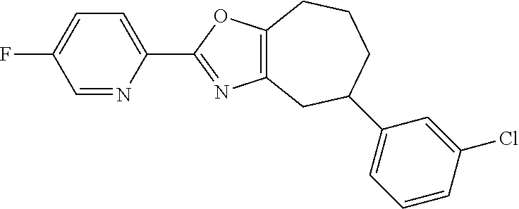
C12=C(OC(C3=CC=C(F)C=N3)=N1)CCCC(C1=CC=CC(Cl)=C1)C2
